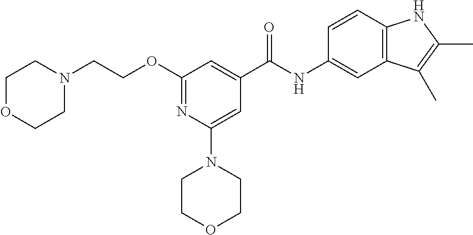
N(C(C1=CC(OCCN2CCOCC2)=NC(N2CCOCC2)=C1)=O)C1=CC2=C(C=C1)NC(C)=C2C
